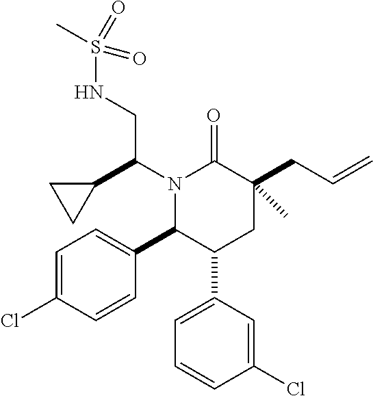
N1(C(C2CC2)CNS(C)(=O)=O)C(C2=CC=C(Cl)C=C2)C(C2=CC=CC(Cl)=C2)CC(CC=C)(C)C1=O
